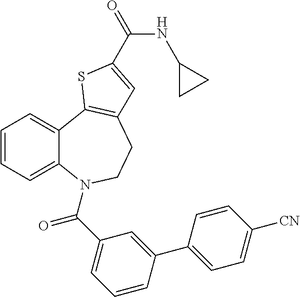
C1=CC=C2C(=C1)C1=C(CCN2C(C2=CC=CC(C3=CC=C([CN])C=C3)=C2)=O)C=C(C(=O)NC2CC2)S1
